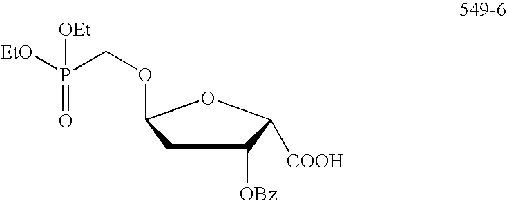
C1C([OBz])C([COOH])OC1OCP([EtO])([OEt])=O
